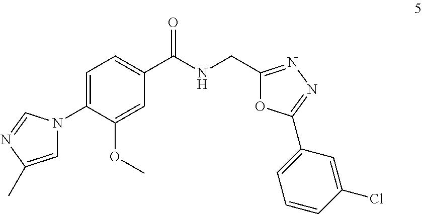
C1=C(C)N=CN1C1=CC=C(C(NCC2=NN=C(C3=CC=CC(Cl)=C3)O2)=O)C=C1OC
